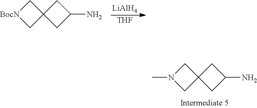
C1N(C)CC12CC(N)C2.[LiAlH4].[THF].C1[BocN]CC12CC(N)C2
